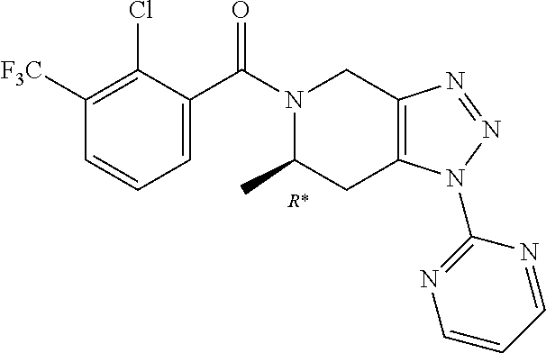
C1=C(C(N2C(C)CC3=C(C2)N=NN3C2=NC=CC=N2)=O)C(Cl)=C([F3C])C=C1.[R*]
